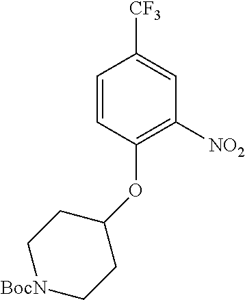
C1=CC(OC2CC[BocN]CC2)=C([NO2])C=C1[CF3]
